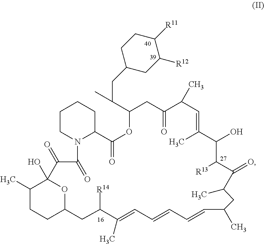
C1(C)CCC2OC1(O)C(=O)C(=O)N1C(CCCC1)C(=O)OC(C(CC1CC([R12])C([R11])CC1)C)CC(=O)C(C)C=C(C)C(O)C([R13])C(=O)C(C)CC(C)C=CC=CC=C(C)C([R14])C2
